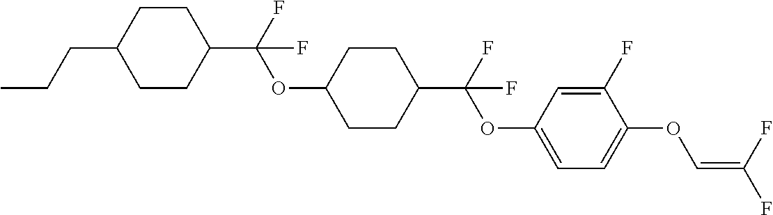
C1CC(C(F)(OC2CCC(C(F)(OC3=CC=C(OC=C(F)F)C(F)=C3)F)CC2)F)CCC1CCC
